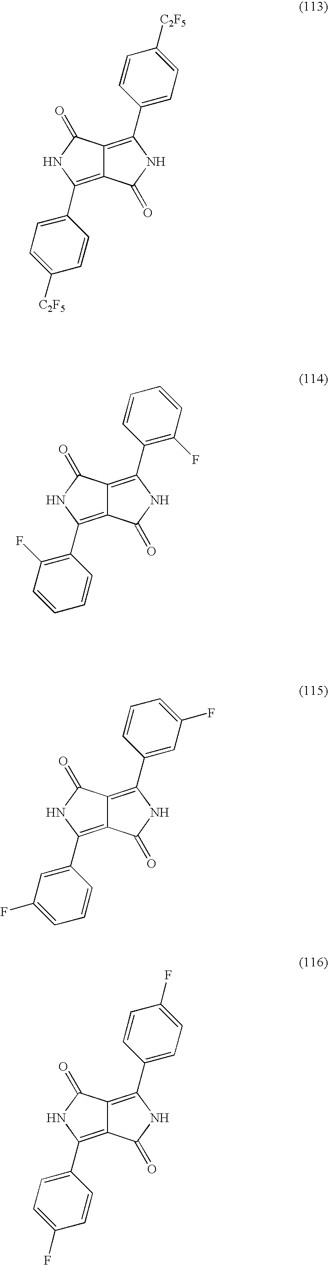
C12=C(C3=CC=C([C2F5])C=C3)NC(=O)C1=C(C1=CC=C([C2F5])C=C1)NC2=O.C12=C(C3=C(F)C=CC=C3)NC(=O)C1=C(C1=C(F)C=CC=C1)NC2=O.C12=C(C3=CC(F)=CC=C3)NC(=O)C1=C(C1=CC(F)=CC=C1)NC2=O.C12=C(C3=CC=C(F)C=C3)NC(=O)C1=C(C1=CC=C(F)C=C1)NC2=O
